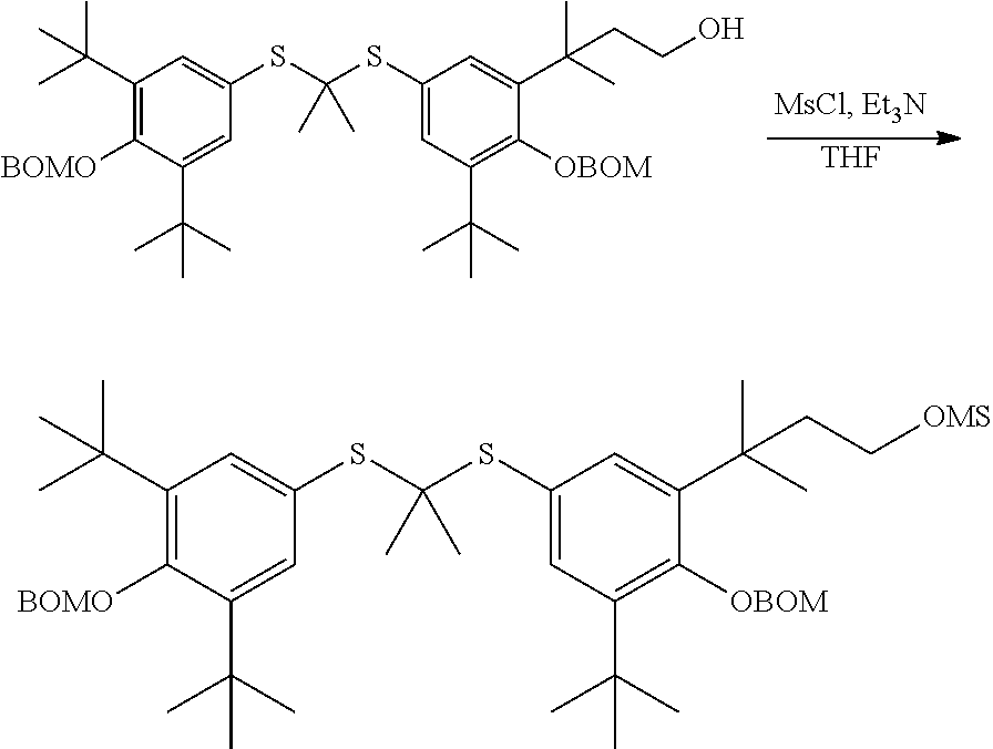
[THF].C1(C(C)(C)C)=C([BOMO])C(C(C)(C)C)=CC(SC(SC2=CC(C(C)(C)C)=C([OBOM])C(C(C)(C)CCO)=C2)(C)C)=C1.C1(C(C)(C)C)=C([BOMO])C(C(C)(C)C)=CC(SC(SC2=CC(C(C)(C)C)=C([OBOM])C(C(C)(C)CC[OMS])=C2)(C)C)=C1
